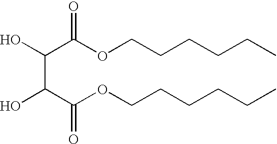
C(C(C(OCCCCCC)=O)O)(C(OCCCCCC)=O)O
